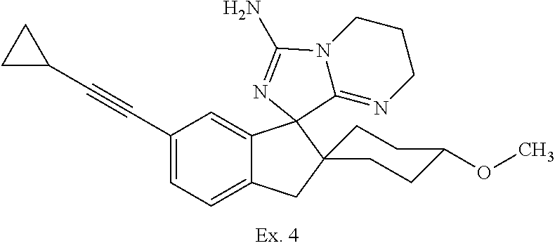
C(C1=CC=C2C(=C1)C1(C3(C2)CCC(OC)CC3)C2=NCCCN2C(N)=N1)#CC1CC1
